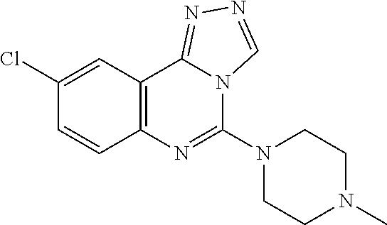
C1=CC2=C(C=C1Cl)C1=NN=CN1C(N1CCN(C)CC1)=N2
